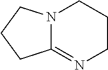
C12=NCCCN1CCC2
